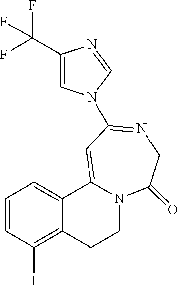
C1=CC(I)=C2C(=C1)C1=CC(N3C=C(C(F)(F)F)N=C3)=NCC(=O)N1CC2
